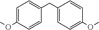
C1=C(OC)C=CC(CC2=CC=C(OC)C=C2)=C1
